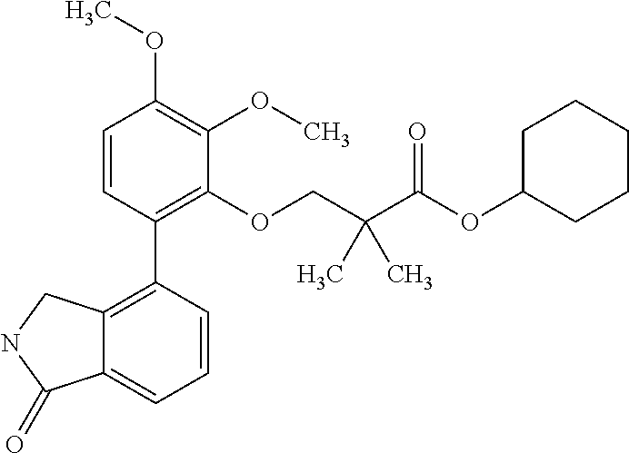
C1=CC(C2=C3C(=CC=C2)C(=O)NC3)=C(OCC(C(OC2CCCCC2)=O)(C)C)C(OC)=C1OC
